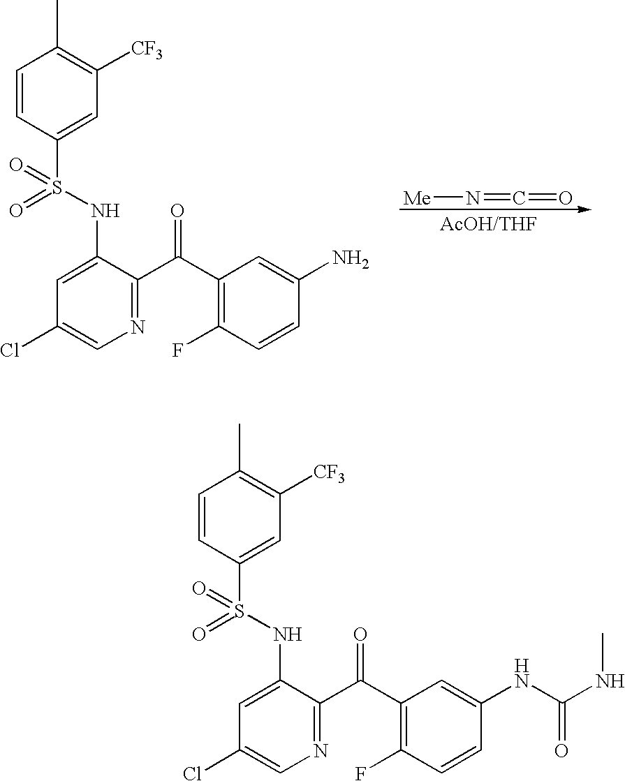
C1(Cl)=CN=C(C(C2=C(F)C=CC(N)=C2)=O)C(NS(=O)(=O)C2=CC([CF3])=C(C)C=C2)=C1.[Me]N=C=O.C1(Cl)=CN=C(C(C2=C(F)C=CC(NC(=O)NC)=C2)=O)C(NS(=O)(=O)C2=CC([CF3])=C(C)C=C2)=C1
